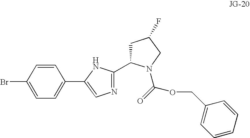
C1=CC(Br)=CC=C1C1=CN=C(C2CC(F)CN2C(=O)OCC2=CC=CC=C2)N1
